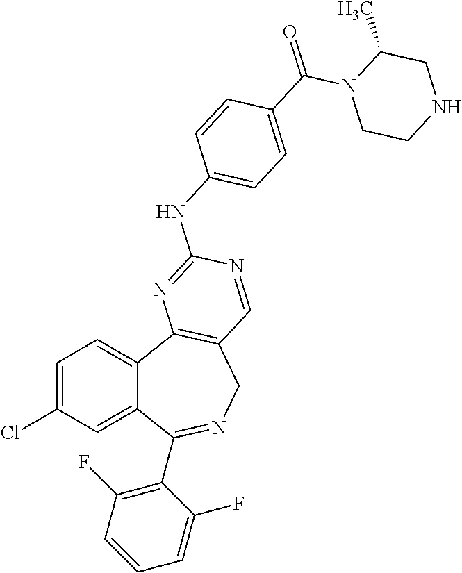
C1=C(Cl)C=C2C(=C1)C1=C(CN=C2C2=C(F)C=CC=C2F)C=NC(NC2=CC=C(C(=O)N3CCNCC3C)C=C2)=N1
